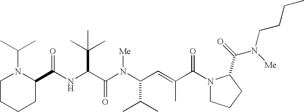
N(C(C(N(C(C(C)C)C=C(C)C(N1CCCC1C(=O)N(CCCC)[Me])=O)[Me])=O)C(C)(C)C)C(C1N(C(C)C)CCCC1)=O
